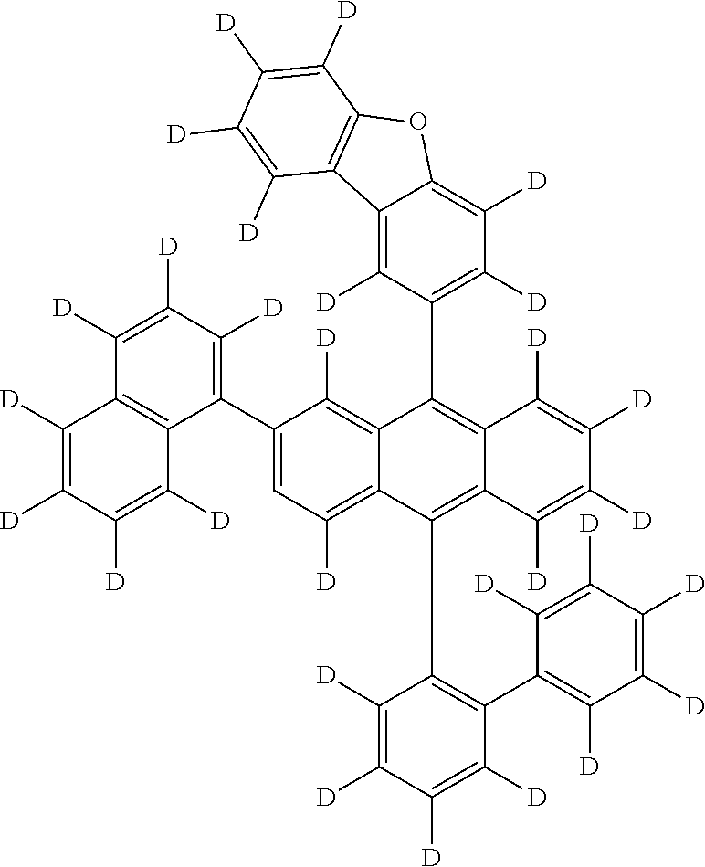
C12=C([D])C(C3=C([D])C([D])=C([D])C4=C3C([D])=C([D])C([D])=C4[D])=CC([D])=C1C(C1=C(C3=C([D])C([D])=C([D])C([D])=C3[D])C([D])=C([D])C([D])=C1[D])=C1C(=C2C2=C([D])C([D])=C3C(=C2[D])C2=C(O3)C([D])=C([D])C([D])=C2[D])C([D])=C([D])C([D])=C1[D]
